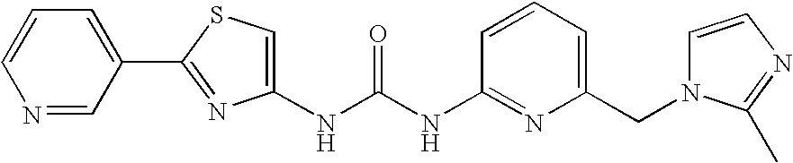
N(C(NC1=NC(CN2C=CN=C2C)=CC=C1)=O)C1=CSC(C2=CC=CN=C2)=N1
